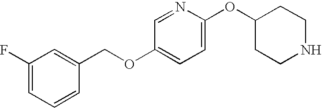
C1(OC2=CC=C(OCC3=CC(F)=CC=C3)C=N2)CCNCC1
